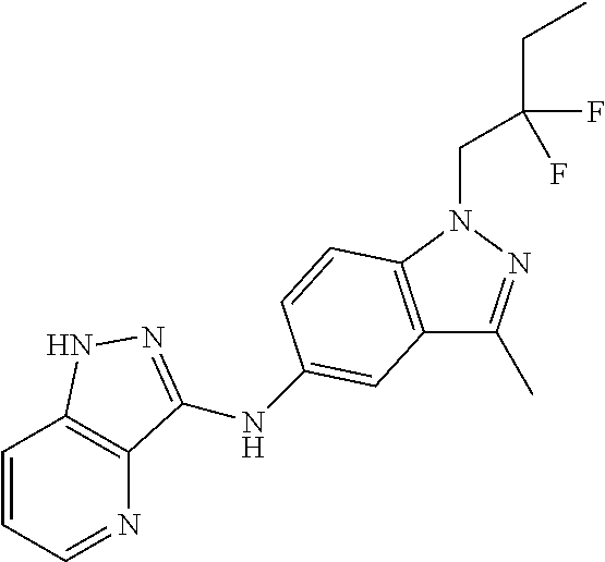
N1=CC=CC2=C1C(NC1=CC3=C(N(CC(CC)(F)F)N=C3C)C=C1)=NN2
